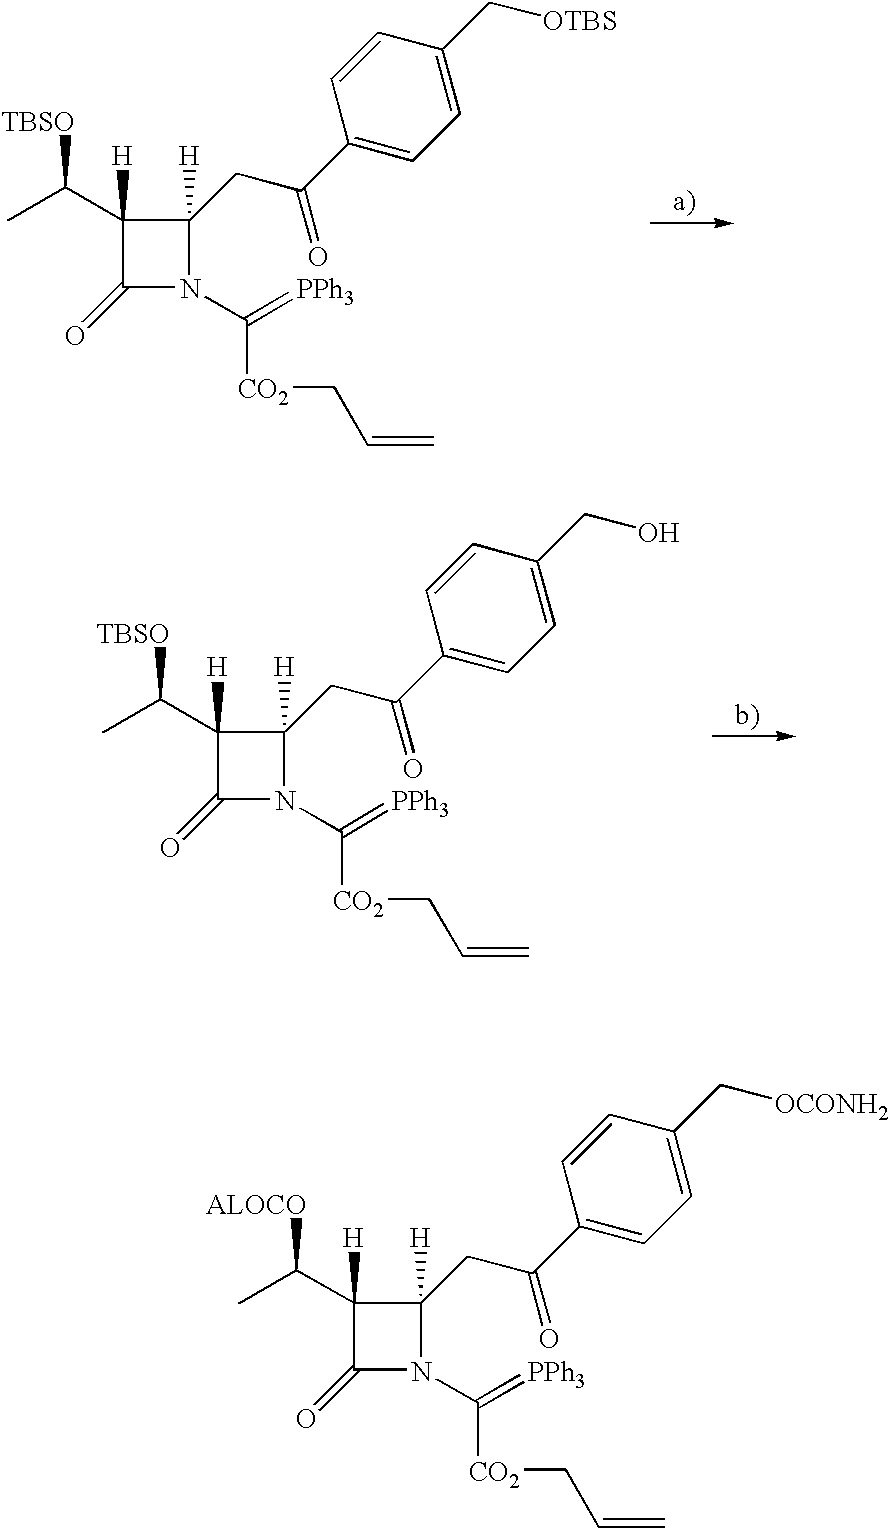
C1(=O)N(C(=[PPh3])[CO2]CC=C)C(CC(C2=CC=C(CO)C=C2)=O)([H])C1([H])C(C)[TBSO].C1(=O)N(C(=[PPh3])[CO2]CC=C)C(CC(C2=CC=C(C[OTBS])C=C2)=O)([H])C1(C(C)[TBSO])[H].C1(=O)N(C(=[PPh3])[CO2]CC=C)C(CC(C2=CC=C(C[OCONH2])C=C2)=O)([H])C1([H])C(C)[ALOCO]
